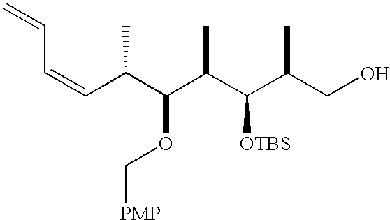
C(C(C(C(C(C(CO)C)[OTBS])C)OC[PMP])C)=CC=C
